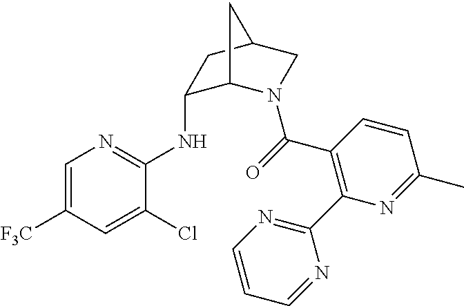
C1(NC2=NC=C([F3C])C=C2Cl)C2N(C(=O)C3=C(C4=NC=CC=N4)N=C(C)C=C3)CC(C1)C2
